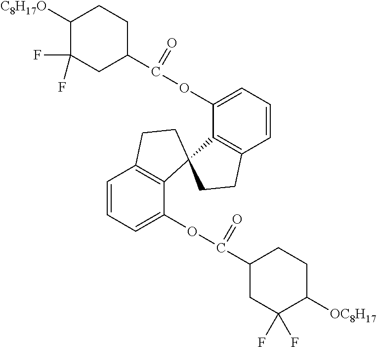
C1(C(OC2=CC=CC3=C2C2(C4=C(C=CC=C4OC(C4CC(F)(F)C([OC8H17])CC4)=O)CC2)CC3)=O)CCC([C8H17O])C(F)(F)C1
